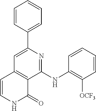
C1=CC(C2=CC3=C(C(NC4=C([OCF3])C=CC=C4)=N2)C(=O)NC=C3)=CC=C1
